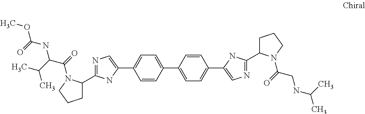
C1C(C2=NC=C(C3=CC=C(C4=CC=C(C5=CN=C(C6CCCN6C(=O)CNC(C)C)N5)C=C4)C=C3)N2)N(C(=O)C(C(C)C)NC(OC)=O)CC1
